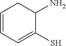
C1=CC=C(S)C(N)C1
